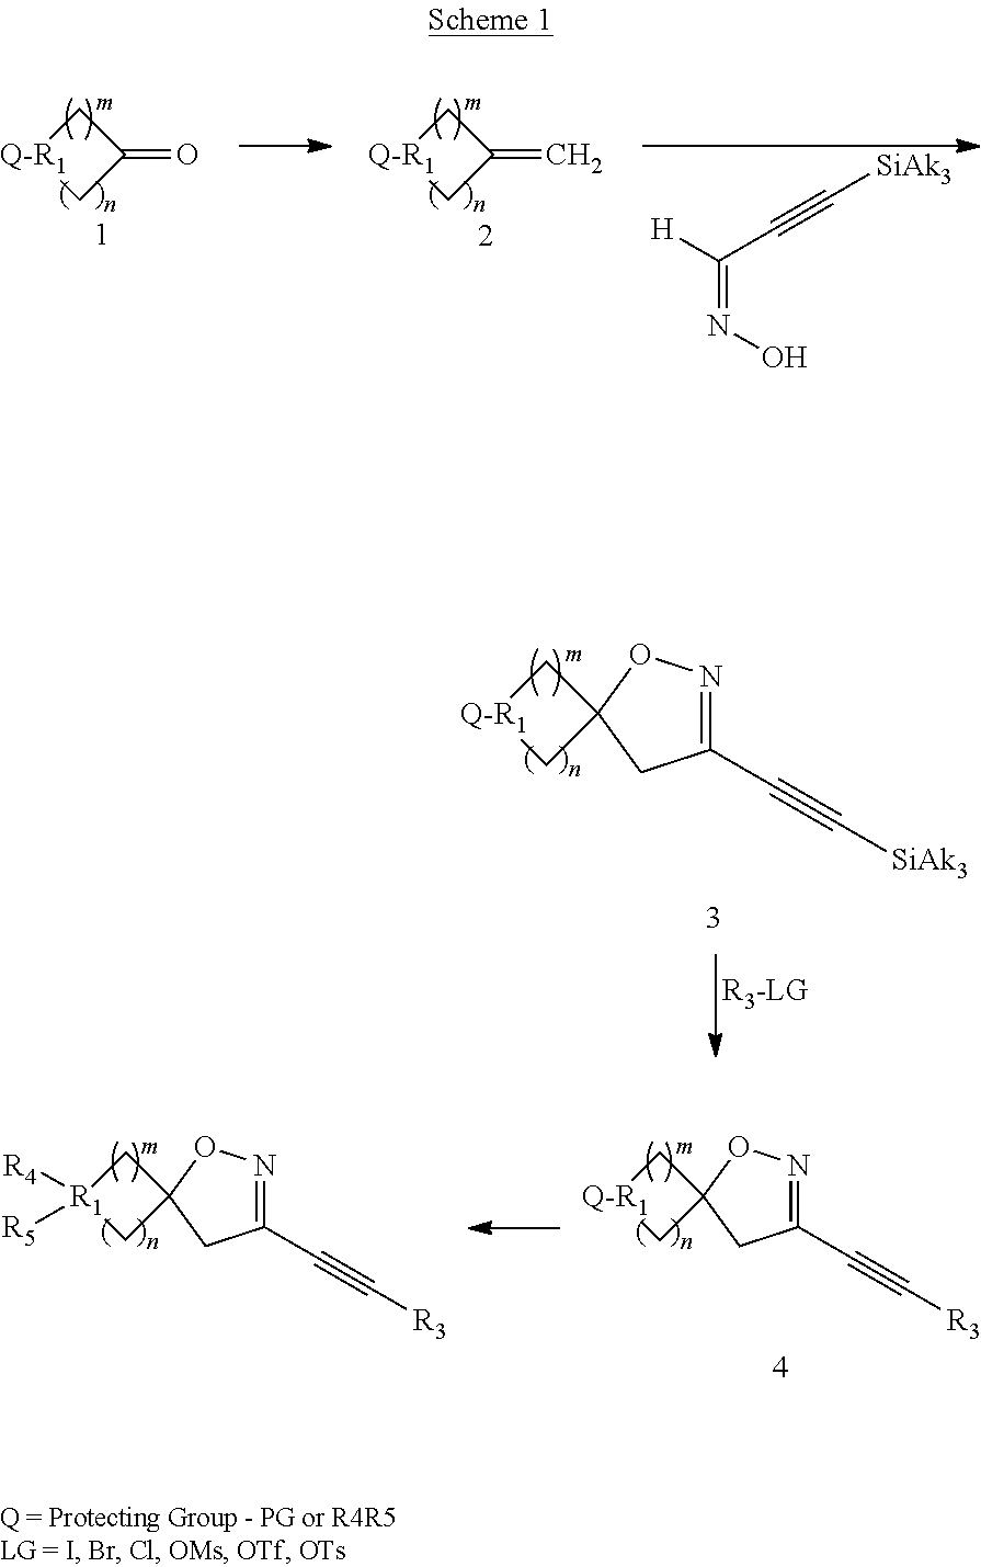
C1[Q-R1]CC1=O.C1[Q-R1]CC1=C.[H]C(=NO)C#C[SiAk3].C1[Q-R1]CC12CC(C#C[SiAk3])=NO2.C1[R1]([R4])([R5])CC12CC(C#C[R3])=NO2.C1[Q-R1]CC12CC(C#C[R3])=NO2
